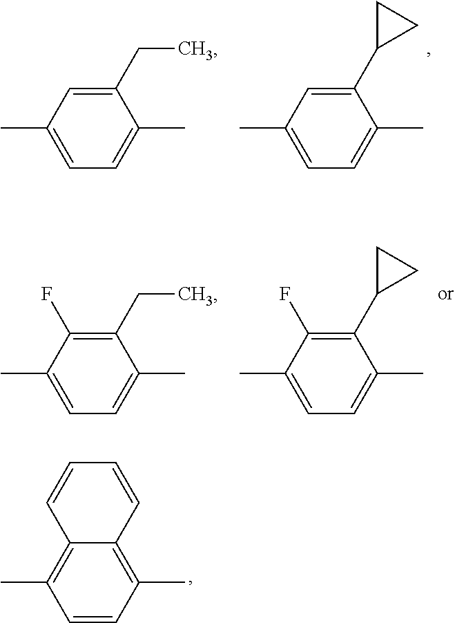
C1(C)=CC=C(C)C(CC)=C1.C1(C)=CC=C(C)C(C2CC2)=C1.C1(C)=CC=C(C)C(CC)=C1F.C1(C)=CC=C(C)C(C2CC2)=C1F.C1=CC(C)=C2C(=C1C)C=CC=C2
